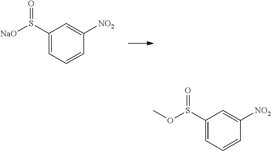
C1(S([NaO])=O)=CC=CC([NO2])=C1.C1(S(OC)=O)=CC=CC([NO2])=C1
